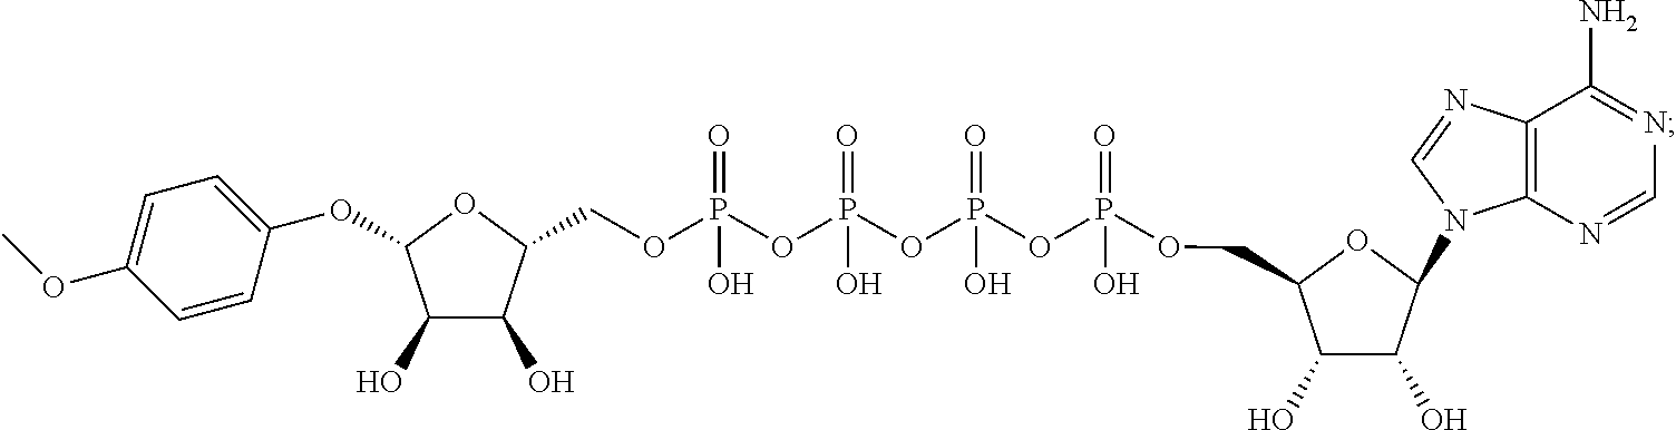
C1(O)C(O)C(N2C3=C(N=C2)C(N)=NC=N3)OC1COP(=O)(OP(OP(OP(OCC1C(O)C(O)C(OC2=CC=C(OC)C=C2)O1)(=O)O)(=O)O)(=O)O)O
